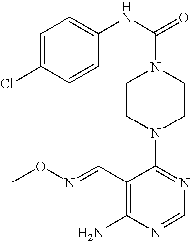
C1(N2CCN(C(=O)NC3=CC=C(Cl)C=C3)CC2)=NC=NC(N)=C1C=NOC
